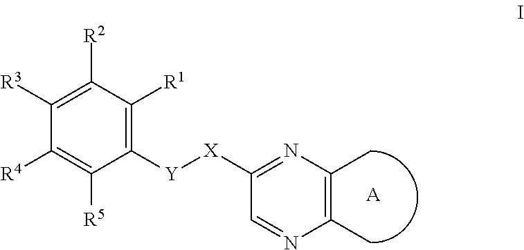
C1([R3])=C([R2])C([R1])=C([Y][X]C2=NC(C)=C(C)N=C2)C([R5])=C1[R4].[A]
